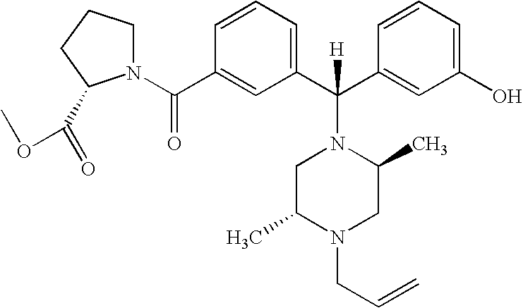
C1(C(=O)N2CCCC2C(=O)OC)=CC(C(C2=CC(O)=CC=C2)(N2CC(C)N(CC=C)CC2C)[H])=CC=C1
